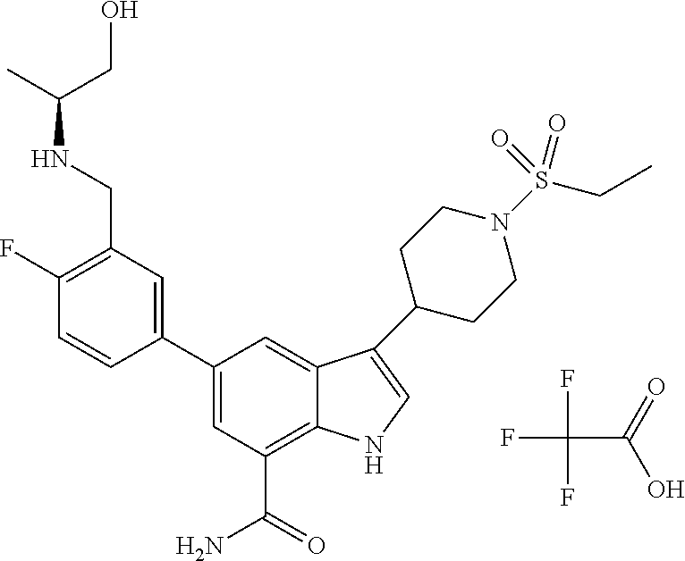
FC(C(=O)O)(F)F.C1(F)=C(CNC(CO)C)C=C(C2=CC(C(=O)N)=C3C(=C2)C(C2CCN(S(CC)(=O)=O)CC2)=CN3)C=C1
